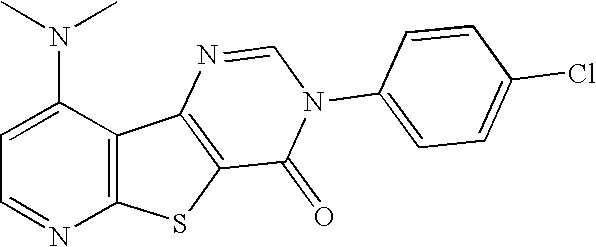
C1=C(N(C)C)C2=C(N=C1)SC1=C2N=CN(C2=CC=C(Cl)C=C2)C1=O
